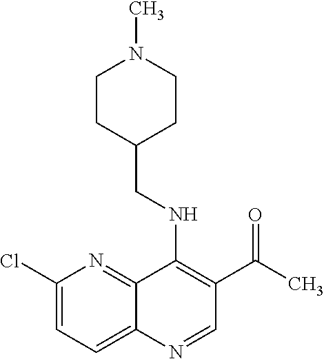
C1(Cl)=CC=C2C(=N1)C(NCC1CCN(C)CC1)=C(C(C)=O)C=N2
